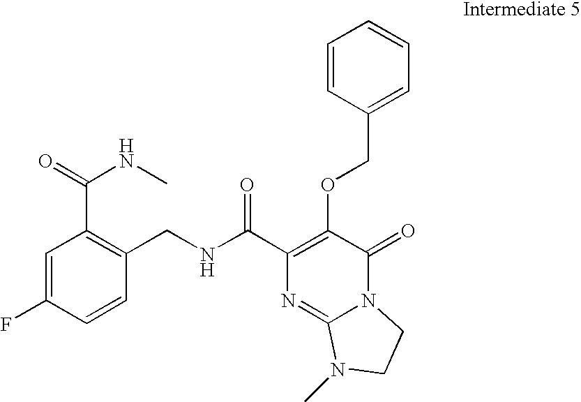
C1(CNC(C2=C(OCC3=CC=CC=C3)C(=O)N3C(=N2)N(C)CC3)=O)=C(C(NC)=O)C=C(F)C=C1
